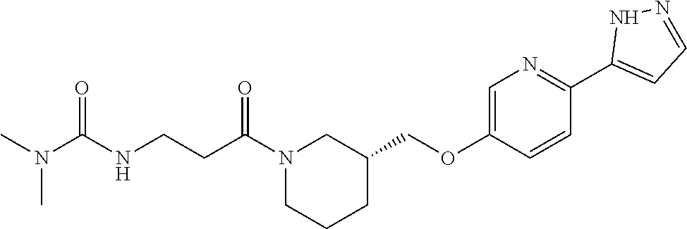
CN(C(NCCC(N1CCCC(COC2=CN=C(C3=CC=NN3)C=C2)C1)=O)=O)C
